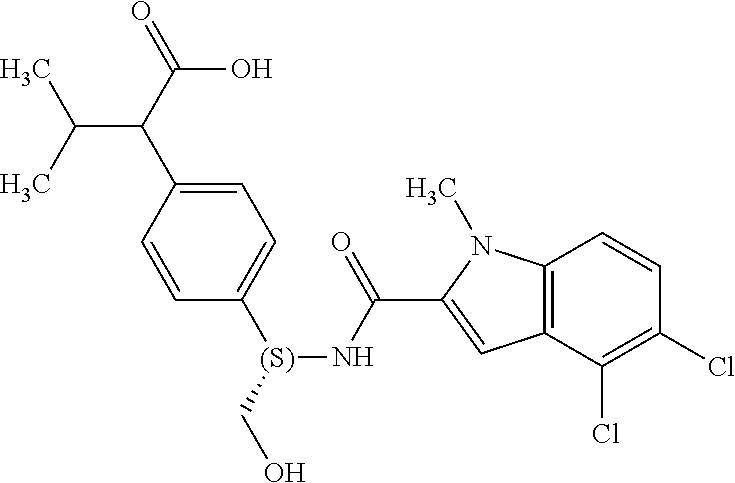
C1=C(C(C(O)=O)C(C)C)C=CC([(S)](CO)NC(C2=CC3=C(N2C)C=CC(Cl)=C3Cl)=O)=C1
